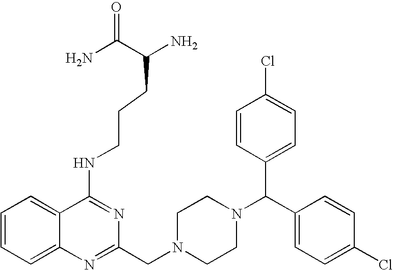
C1=CC=C2C(=C1)C(NCCCC(N)C(N)=O)=NC(CN1CCN(C(C3=CC=C(Cl)C=C3)C3=CC=C(Cl)C=C3)CC1)=N2
